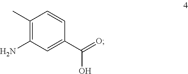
NC1=C(C)C=CC(C(=O)O)=C1
